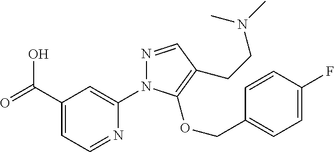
C(C1=CC=NC(N2N=CC(CCN(C)C)=C2OCC2=CC=C(F)C=C2)=C1)(=O)O
